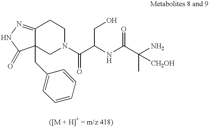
C12=NNC(=O)C1(CC1=CC=CC=C1)CN(C(C(CO)NC(C([CH2OH])(C)N)=O)=O)CC2
